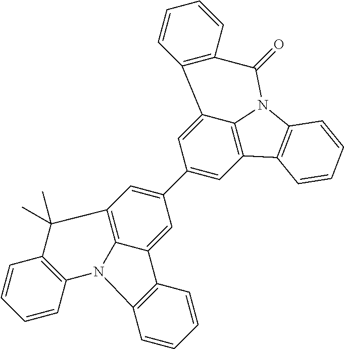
C1(C2=CC3=C4C(=C2)C2=C(C=CC=C2)N4C2=C(C=CC=C2)C3(C)C)=CC2=C3C(=C1)C1=C(C(=O)N3C3=C2C=CC=C3)C=CC=C1
